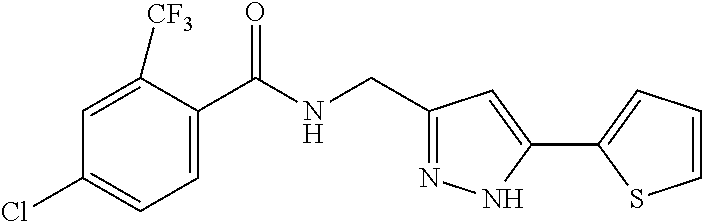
C1=C([CF3])C(C(NCC2=NNC(C3=CC=CS3)=C2)=O)=CC=C1Cl
